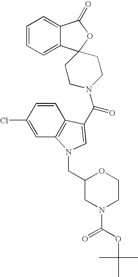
C1=CC=C2C(=C1)C(=O)OC21CCN(C(=O)C2=CN(CC3CN(C(OC(C)(C)C)=O)CCO3)C3=C2C=CC(Cl)=C3)CC1
